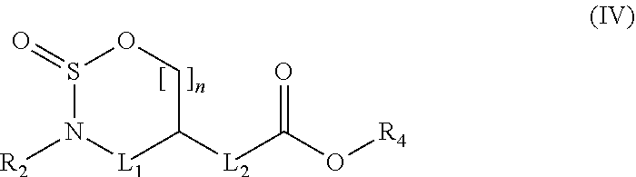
[R2]N1[L1]C([L2]C(O[R4])=O)COS1=O
